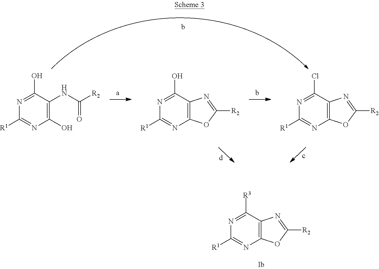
C12=C(C([R3])=NC([R1])=N1)N=C([R2])O2.C1(O)=C(NC([R2])=O)C(O)=NC([R1])=N1.C12=C(C(O)=NC([R1])=N1)N=C([R2])O2.C12=C(C(Cl)=NC([R1])=N1)N=C([R2])O2
